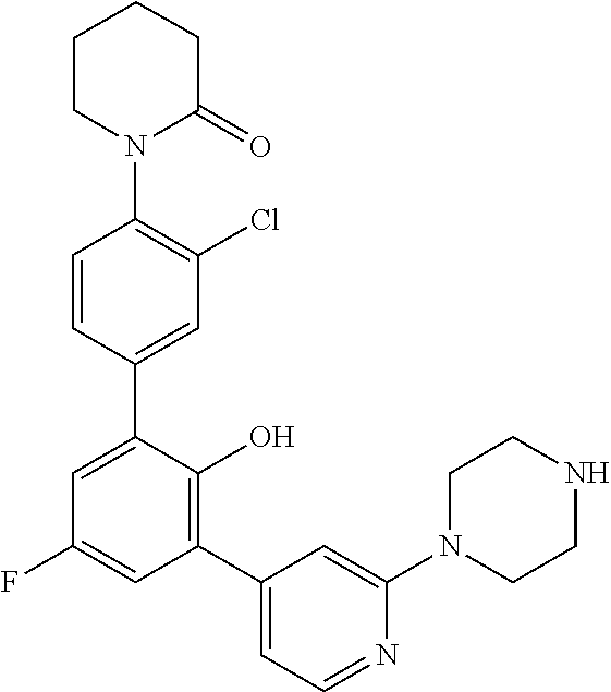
C1(N2C(=O)CCCC2)=C(Cl)C=C(C2=CC(F)=CC(C3=CC=NC(N4CCNCC4)=C3)=C2O)C=C1
